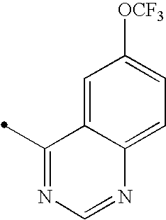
C1=C2C(=CC([OCF3])=C1)C(C)=NC=N2
